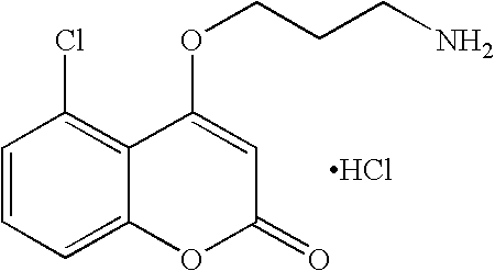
C1=CC=C2C(=C1Cl)C(OCCCN)=CC(=O)O2.Cl
